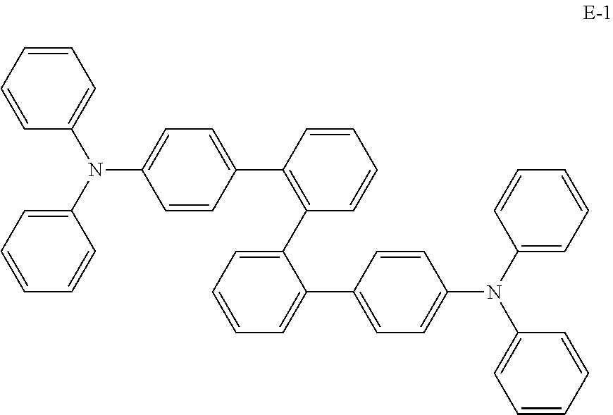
C1=CC=CC=C1N(C1=CC=CC=C1)C1=CC=C(C2=C(C3=CC=CC=C3C3=CC=C(N(C4=CC=CC=C4)C4=CC=CC=C4)C=C3)C=CC=C2)C=C1
